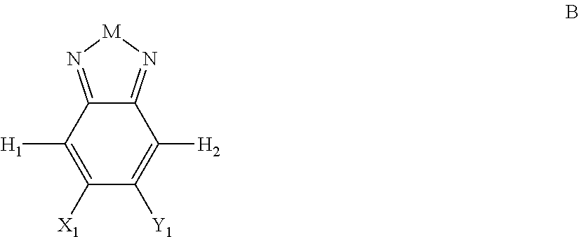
C1([X1])=C([H1])C2=N[M]N=C2C([H2])=C1[Y1]
